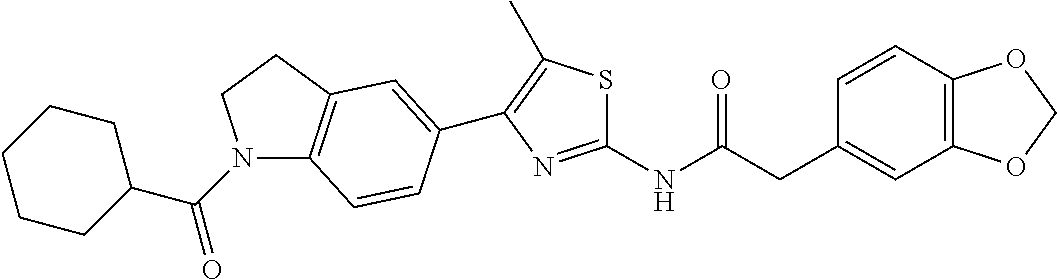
C1=CC2=C(C=C1CC(NC1=NC(C3=CC4=C(N(C(C5CCCCC5)=O)CC4)C=C3)=C(C)S1)=O)OCO2
